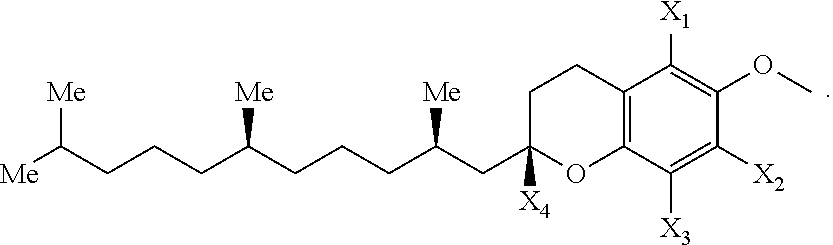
C1C(CC(CCCC(CCCC([Me])[Me])[Me])[Me])([X4])OC2=C(C1)C([X1])=C(OC)C([X2])=C2[X3]
